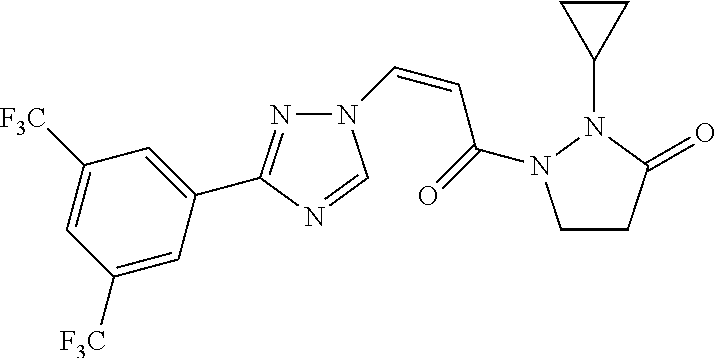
N1=C(C2=CC([F3C])=CC([F3C])=C2)N=CN1C=CC(=O)N1CCC(=O)N1C1CC1
